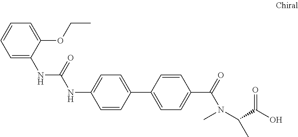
C1=CC(C2=CC=C(C(N(C)C(C(O)=O)C)=O)C=C2)=CC=C1NC(NC1=CC=CC=C1OCC)=O
